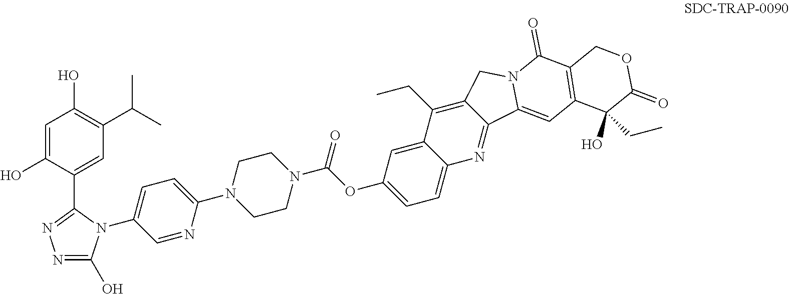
C1(N2CCN(C(=O)OC3=CC=C4C(=C3)C(CC)=C3C(=N4)C4=CC5=C(C(=O)N4C3)COC(=O)C5(O)CC)CC2)=CC=C(N2C(C3=CC(C(C)C)=C(O)C=C3O)=NN=C2O)C=N1
